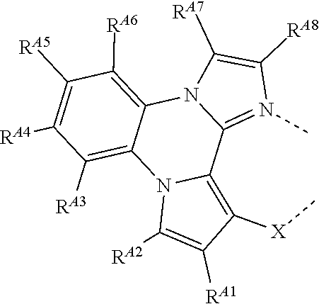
C1([RA6])=C2N3C(=N(C)C([RA8])=C3[RA7])C3=C([X]C)C([RA1])=C([RA2])N3C2=C([RA3])C([RA4])=C1[RA5]
